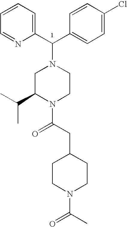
C1=CC=NC(C(C2=CC=C(Cl)C=C2)N2CC(C(C)C)N(C(CC3CCN(C(C)=O)CC3)=O)CC2)=C1
